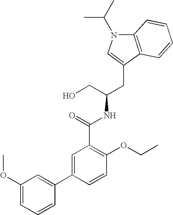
C12=C(C(CC(CO)NC(=O)C3=C(OCC)C=CC(C4=CC(OC)=CC=C4)=C3)=CN1C(C)C)C=CC=C2
